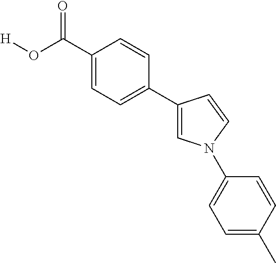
C1=C(C(O[H])=O)C=CC(C2=CN(C3=CC=C(C)C=C3)C=C2)=C1
